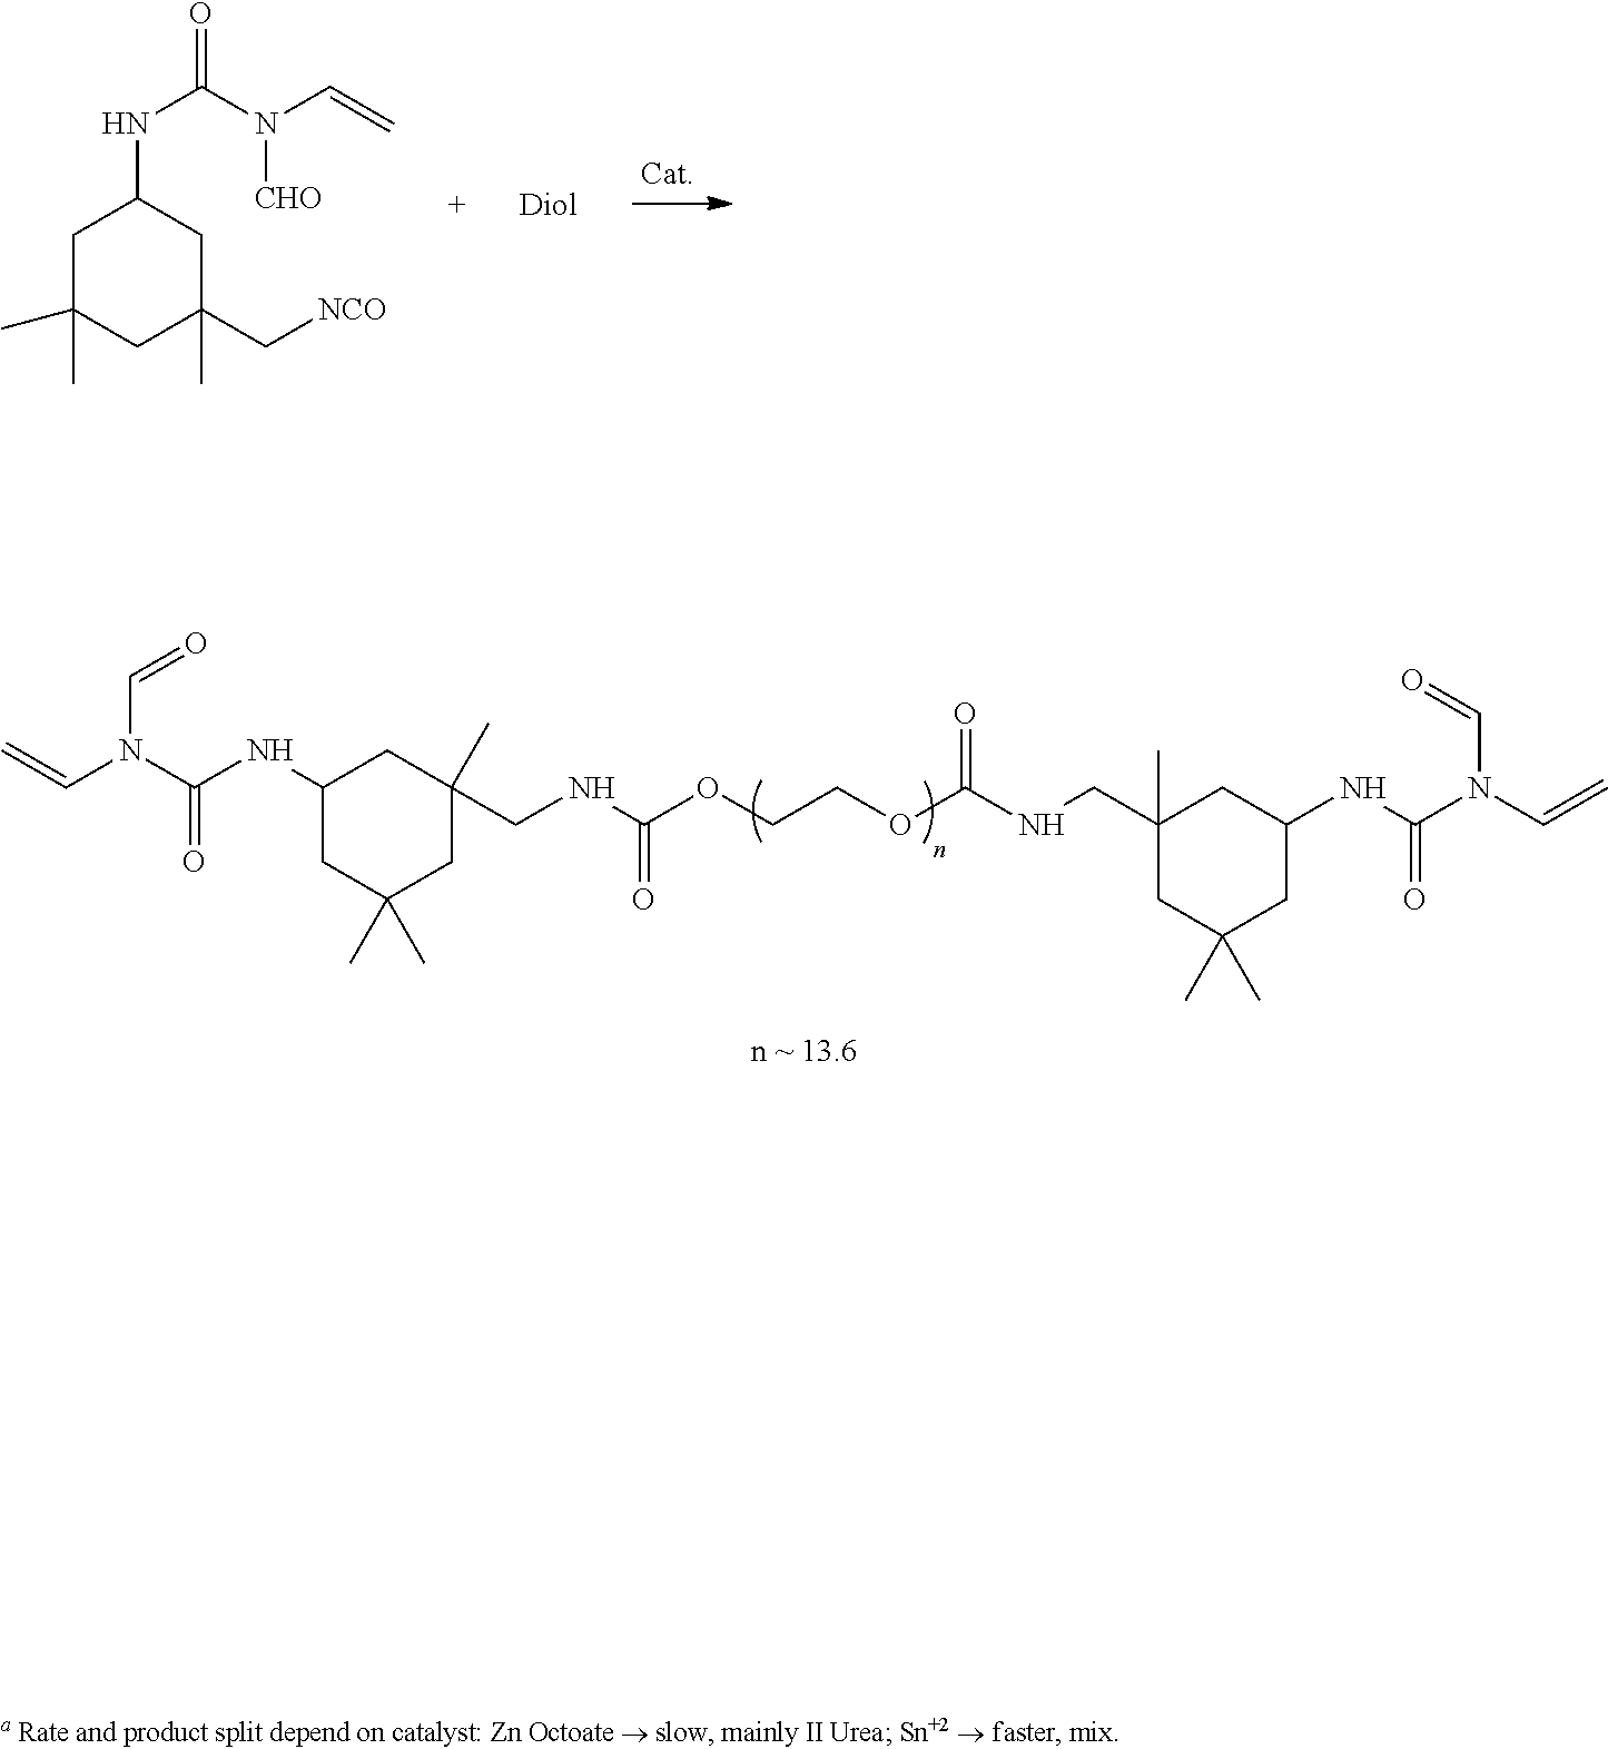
C1(NC(N(C=C)C=O)=O)CC(C)(C)CC(CNC(OCCOC(NCC2(C)CC(C)(C)CC(NC(N(C=C)C=O)=O)C2)=O)=O)(C)C1.C1(C)(C)CC(C[NCO])(C)CC(NC(=O)N(C=C)[CHO])C1
